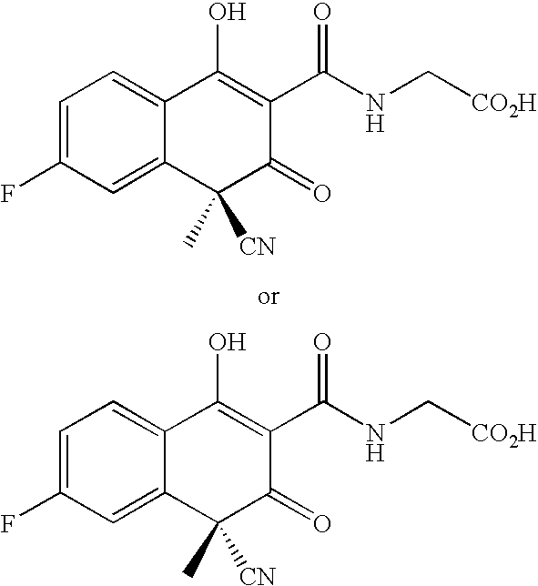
C1(F)=CC=C2C(=C1)C([CN])(C)C(=O)C(C(NC[CO2H])=O)=C2O.C1(F)=CC=C2C(=C1)C(C)([CN])C(=O)C(C(NC[CO2H])=O)=C2O
